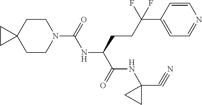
N1(C(=O)NC(C(NC2(C#N)CC2)=O)CCC(C2=CC=NC=C2)(F)F)CCC2(CC1)CC2
